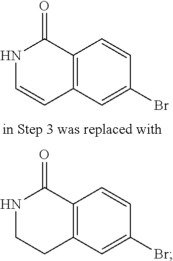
N1C=CC2=C(C1=O)C=CC(Br)=C2.N1CCC2=C(C1=O)C=CC(Br)=C2
